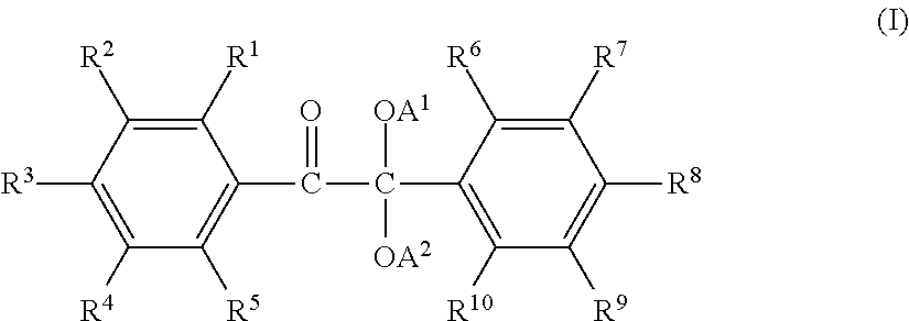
C1([R3])=C([R4])C([R5])=C(C(C(C2=C([R10])C([R9])=C([R8])C([R7])=C2[R6])([OA1])[OA2])=O)C([R1])=C1[R2]
